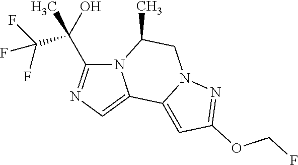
N12C(C(C(F)(F)F)(O)C)=NC=C1C1=CC(OCF)=NN1CC2C
